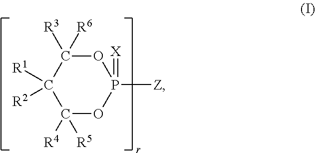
O1C([R3])([R6])C([R1])([R2])C([R4])([R5])OP1([Z])=[X]
